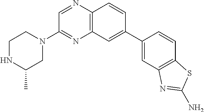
C12=C(C=C(C3=CC4=C(C=C3)SC(N)=N4)C=C1)N=C(N1CCNC(C)C1)C=N2
